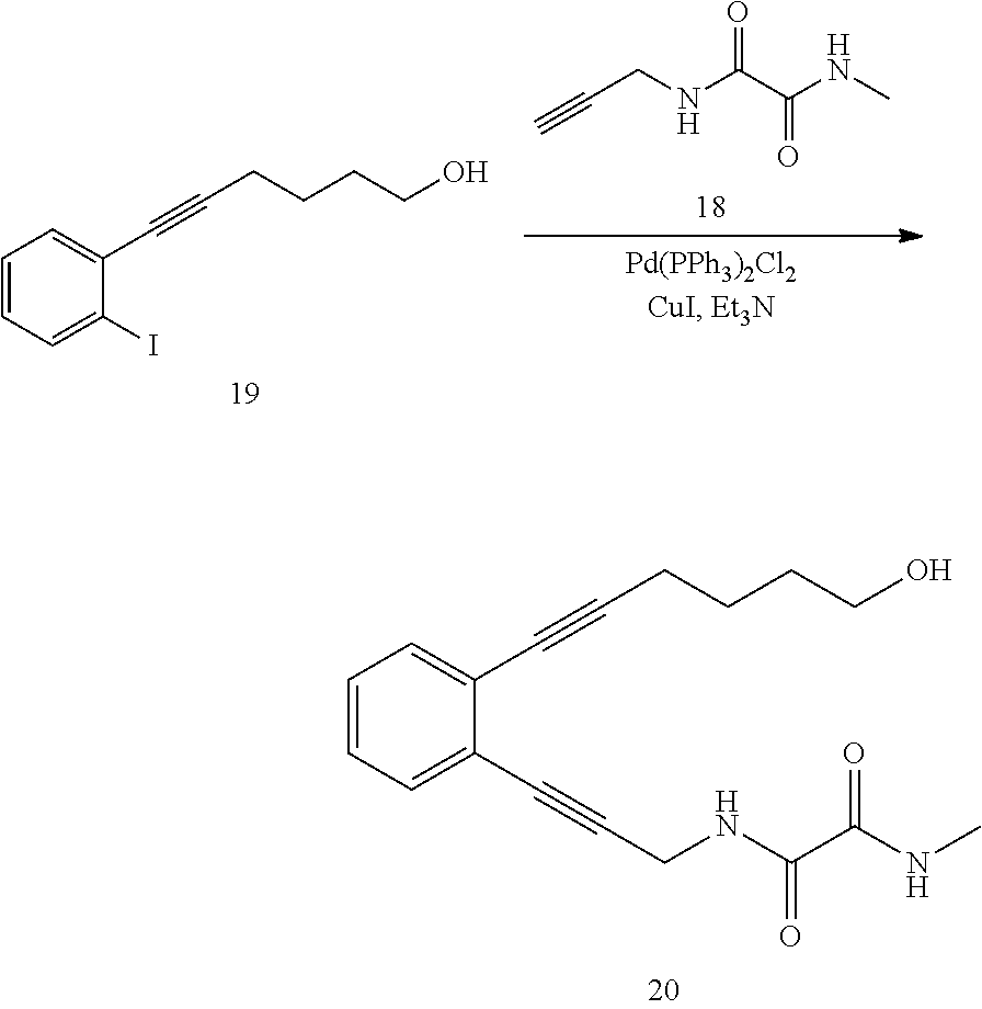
C#CCNC(C(NC)=O)=O.C1=CC=C(I)C(C#CCCCCO)=C1.C1=CC=C(C#CCNC(C(NC)=O)=O)C(C#CCCCCO)=C1
